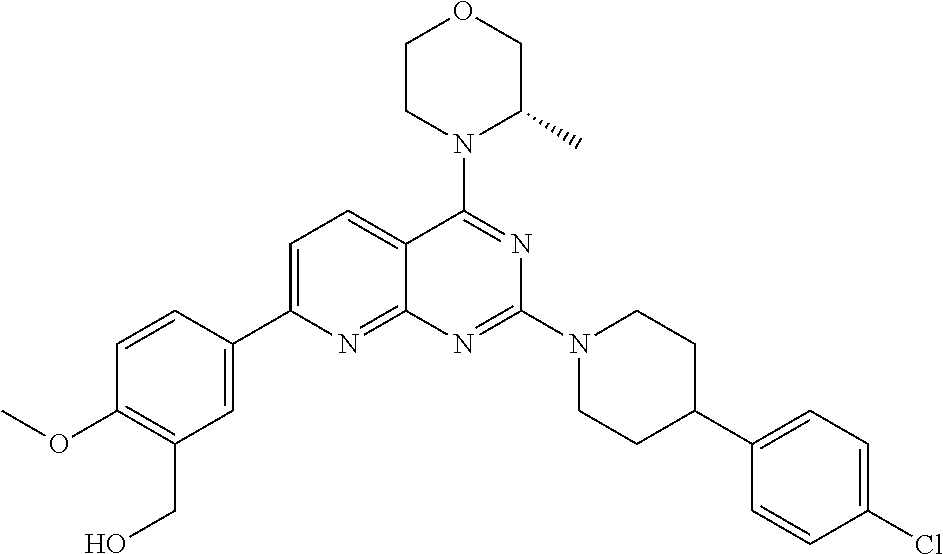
C1=C(C2=CC(CO)=C(OC)C=C2)N=C2C(=C1)C(N1C(C)COCC1)=NC(N1CCC(C3=CC=C(Cl)C=C3)CC1)=N2
